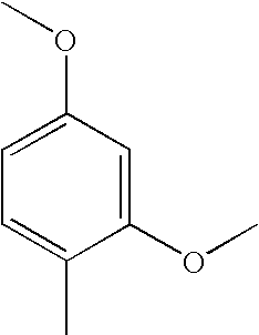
C1=C(OC)C(C)=CC=C1OC
